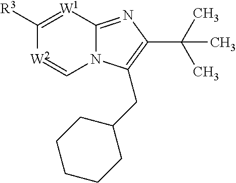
C12=NC(C(C)(C)C)=C(CC3CCCCC3)N1C=[W2]C([R3])=[W1]2
